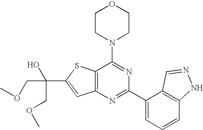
C1CN(C2=NC(C3=CC=CC4=C3C=NN4)=NC3=C2SC(C(COC)(O)COC)=C3)CCO1
